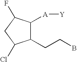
C1(CCB)C([A][Y])C(F)CC1Cl
